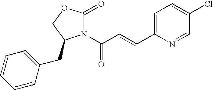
C1=C(C=CC(=O)N2C(=O)OCC2CC2=CC=CC=C2)N=CC(Cl)=C1
